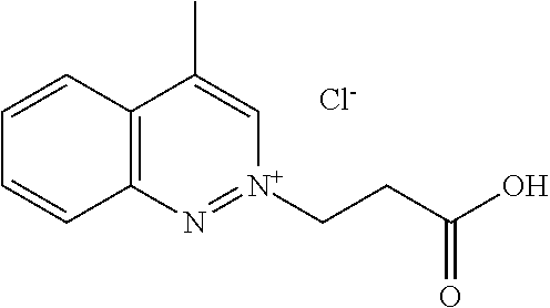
C12=C(C=CC=C1)C(C)=C[N+](CCC(O)=O)=N2.[Cl-]
